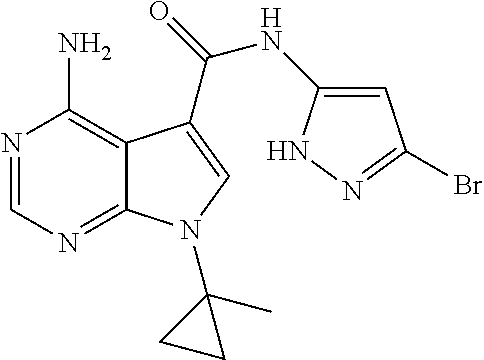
N1=CN=C2C(=C1N)C(C(=O)NC1=CC(Br)=NN1)=CN2C1(C)CC1
